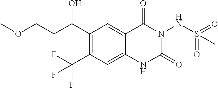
C1(C(CCOC)O)=C(C(F)(F)F)C=C2C(=C1)C(=O)N(NS(C)(=O)=O)C(=O)N2
